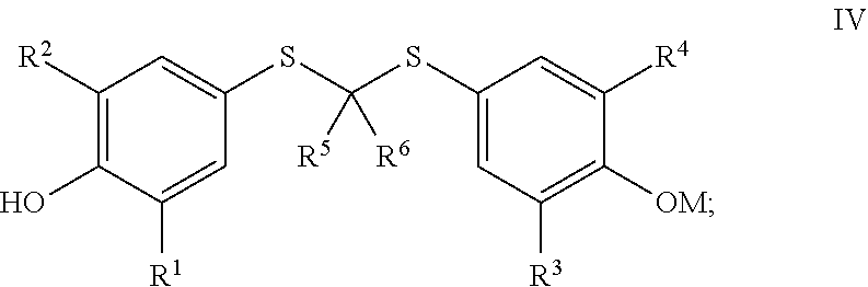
C1(SC(SC2=CC([R3])=C([OM])C([R4])=C2)([R5])[R6])=CC([R2])=C(O)C([R1])=C1
